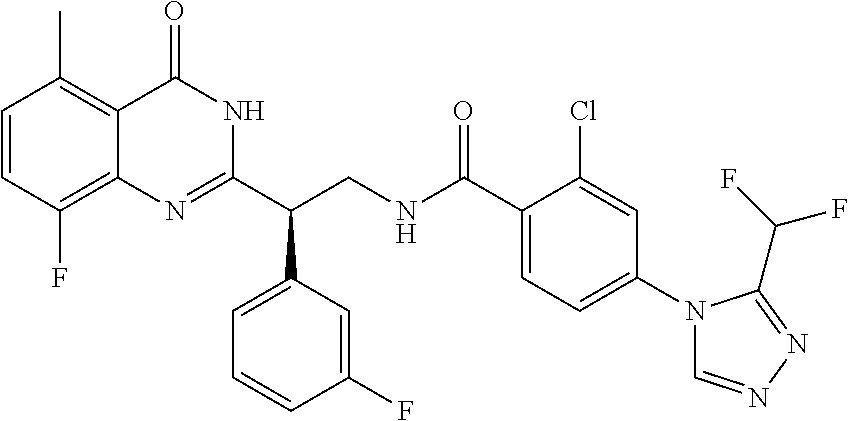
C1(C(CNC(C2=CC=C(N3C=NN=C3C(F)F)C=C2Cl)=O)C2=CC=CC(F)=C2)=NC2=C(F)C=CC(C)=C2C(=O)N1
